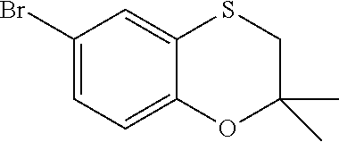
C1(Br)=CC=C2C(=C1)SCC(C)(C)O2
